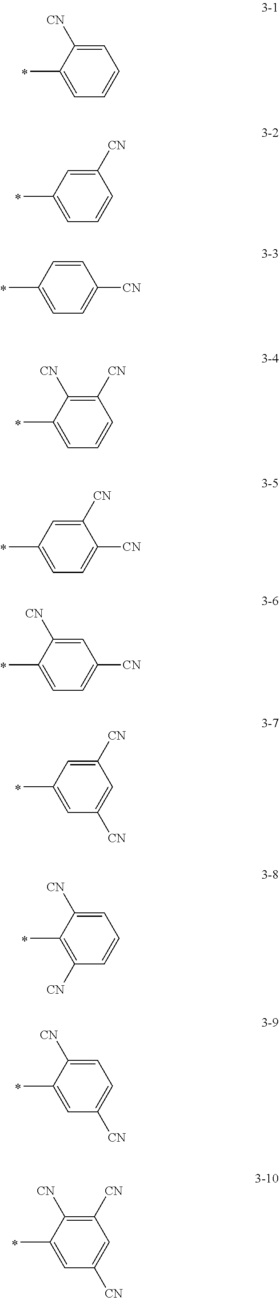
C1=C([CN])C(C)=CC=C1.C1([CN])=CC(C)=CC=C1.C1=CC(C)=CC=C1[CN].C1([CN])=C([CN])C(C)=CC=C1.C1([CN])=CC(C)=CC=C1[CN].C1=C([CN])C(C)=CC=C1[CN].C1([CN])=CC(C)=CC([CN])=C1.C1=C([CN])C(C)=C([CN])C=C1.C1=C([CN])C(C)=CC([CN])=C1.C1([CN])=C([CN])C(C)=CC([CN])=C1
